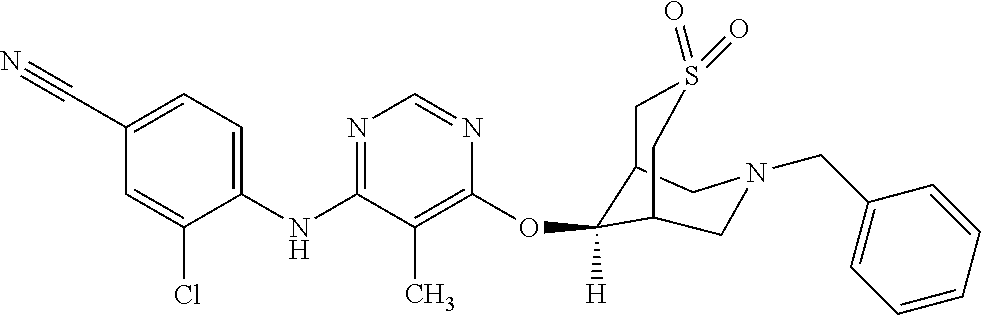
C1(NC2=NC=NC(OC3([H])C4CS(=O)(=O)CC3CN(CC3=CC=CC=C3)C4)=C2C)=CC=C(C#N)C=C1Cl
